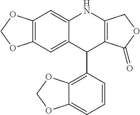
C12=C(C=C3C(=C1)NC1=C(C3C3=C4C(=CC=C3)OCO4)C(=O)OC1)OCO2
